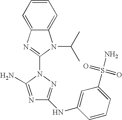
N1=C(N)N(C2=NC3=CC=CC=C3N2C(C)C)N=C1NC1=CC(S(=O)(=O)N)=CC=C1
